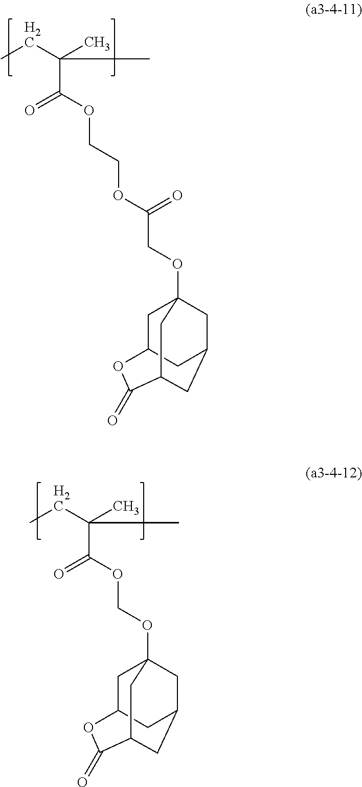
CCC(C)(C)C(=O)OCCOC(COC12CC3CC(C1)CC(C(=O)O3)C2)=O.CCC(C)(C)C(=O)OCOC12CC3CC(C1)CC(C(=O)O3)C2
